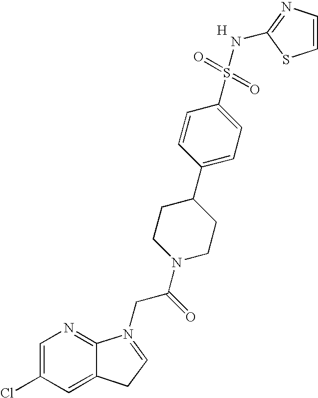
C1=C(Cl)C=C2C(=N1)N(CC(N1CCC(C3=CC=C(S(=O)(=O)NC4=NC=CS4)C=C3)CC1)=O)=CC2.[H]
